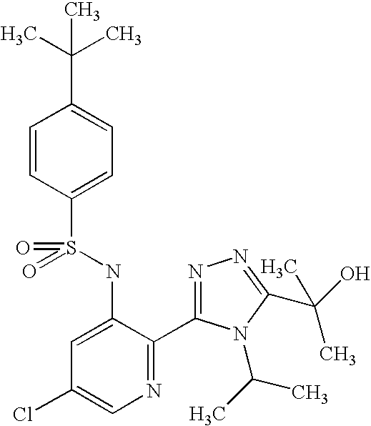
C1=CC(S(=O)(NC2=CC(Cl)=CN=C2C2=NN=C(C(O)(C)C)N2C(C)C)=O)=CC=C1C(C)(C)C
